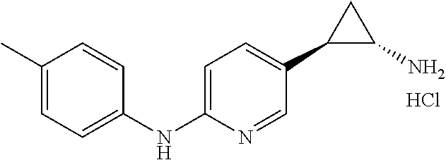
C1=C(NC2=CC=C(C)C=C2)N=CC(C2C(N)C2)=C1.Cl
